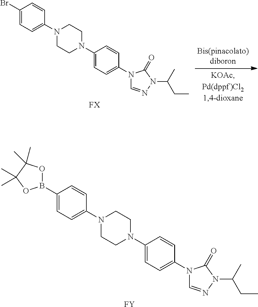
C1(Br)=CC=C(N2CCN(C3=CC=C(N4C=NN(C(C)CC)C4=O)C=C3)CC2)C=C1.[FX].[FY].C1(B2OC(C)(C)C(C)(C)O2)=CC=C(N2CCN(C3=CC=C(N4C=NN(C(C)CC)C4=O)C=C3)CC2)C=C1
